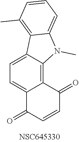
C12=C3C(=CC=C1C(=O)C=CC2=O)C1=C(C)C=CC=C1N3C
